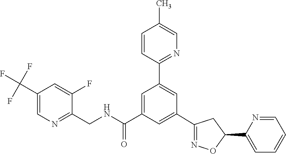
C1(C2=NOC(C3=CC=CC=N3)C2)=CC(C(NCC2=NC=C(C(F)(F)F)C=C2F)=O)=CC(C2=NC=C(C)C=C2)=C1
